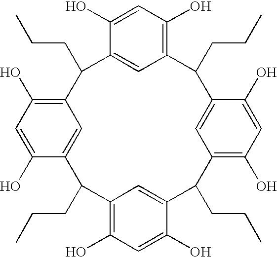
C1(O)=CC(O)=C2C=C1C(CCC)C1=C(O)C=C(O)C(=C1)C(CCC)C1=C(O)C=C(O)C(=C1)C(CCC)C1=C(O)C=C(O)C(=C1)C2CCC
